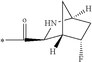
C1(C(C)=o)C2([H])C(F)CC([H])(N1)C2
